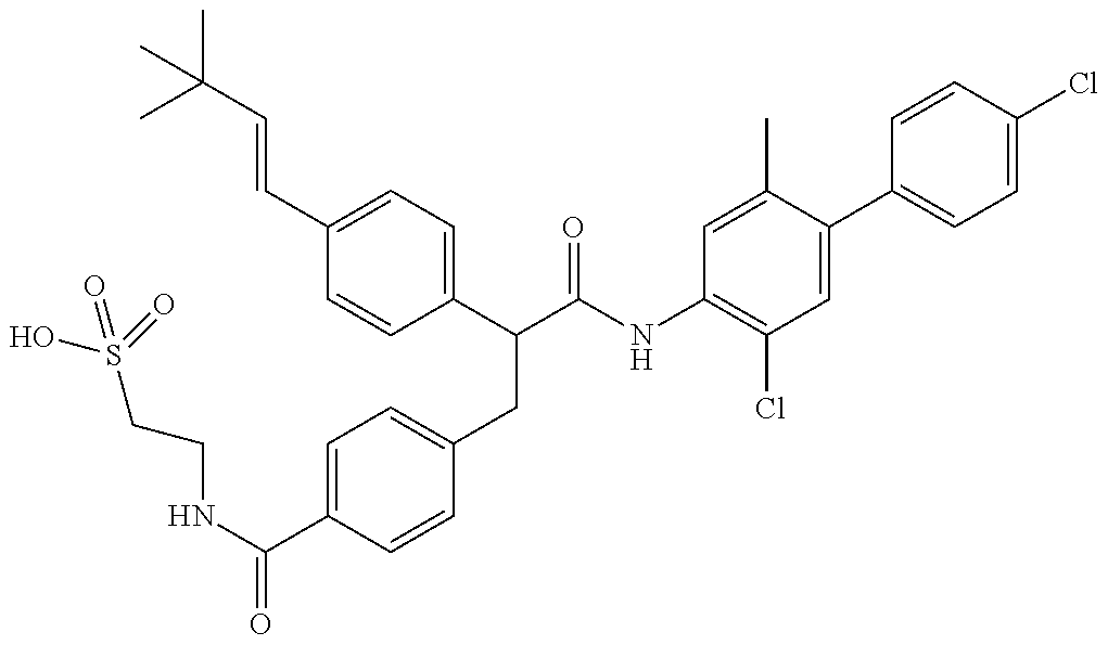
OS(=O)(CCNC(=O)C1=CC=C(CC(C(=O)NC2=C(Cl)C=C(C3=CC=C(Cl)C=C3)C(C)=C2)C2=CC=C(C=CC(C)(C)C)C=C2)C=C1)=O
